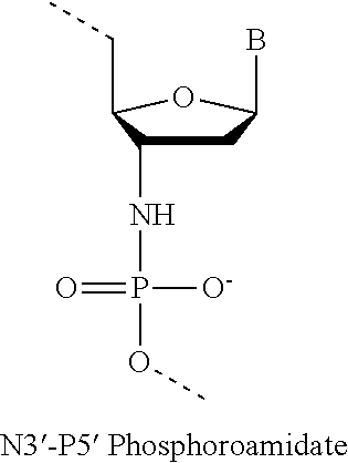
C1C(NP([O-])(OC)=O)C(CC)OC1B
